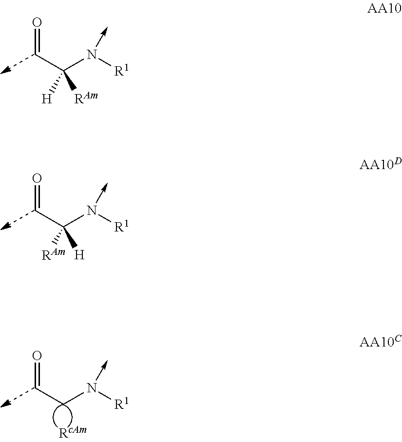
O=CC(N([R1])->C)([H])[RAm].O=CC(N([R1])->C)([RAm])[H].O=CCN([R1])->C
